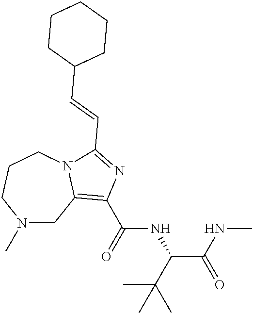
N1(C)CC2=C(C(=O)NC(C(NC)=O)C(C)(C)C)N=C(C=CC3CCCCC3)N2CCC1
